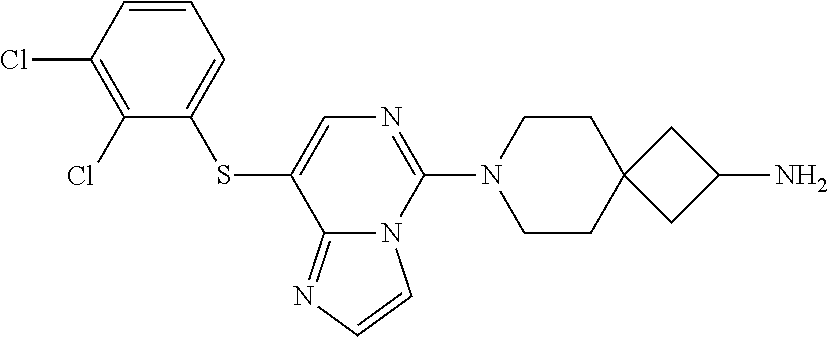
C1(Cl)=C(Cl)C(SC2=CN=C(N3CCC4(CC3)CC(N)C4)N3C2=NC=C3)=CC=C1
